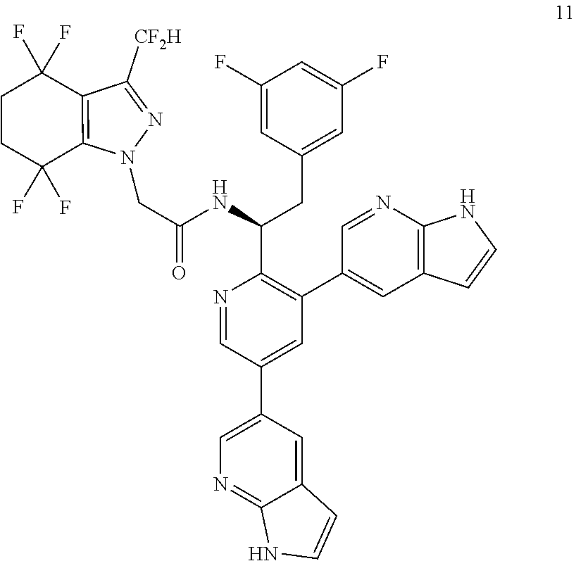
N1=CC(C2=CN=C3C(=C2)C=CN3)=CC(C2=CC3=C(N=C2)NC=C3)=C1C(NC(=O)CN1N=C([CF2H])C2=C1C(F)(F)CCC2(F)F)CC1=CC(F)=CC(F)=C1
